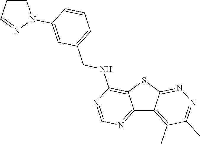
C12=NC=NC(NCC3=CC=CC(N4C=CC=N4)=C3)=C1SC1=NN=C(C)C(C)=C21
